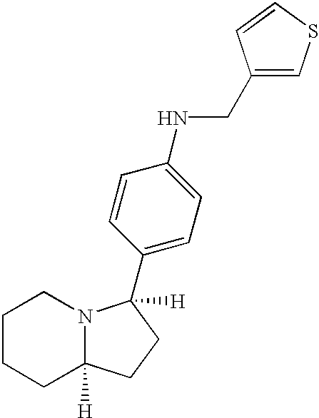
C1CCC2([H])N(C1)C(C1=CC=C(NCC3=CSC=C3)C=C1)([H])CC2
